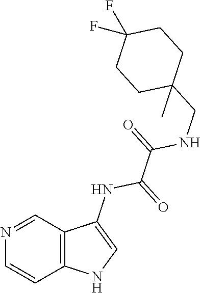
C12=C(C=NC=C1)C(NC(C(=O)NCC1(C)CCC(F)(F)CC1)=O)=CN2
